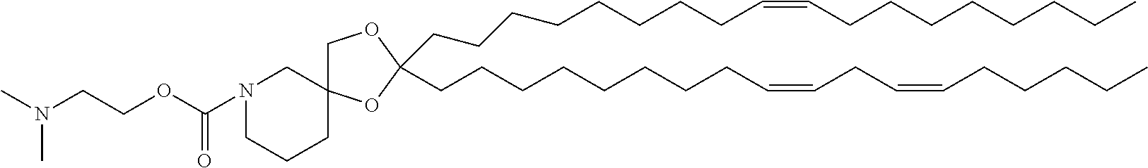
C(CCCCCCCC=CCCCCCCCC)C1(CCCCCCCCC=CCC=CCCCCC)OC2(CO1)CN(C(OCCN(C)C)=O)CCC2
